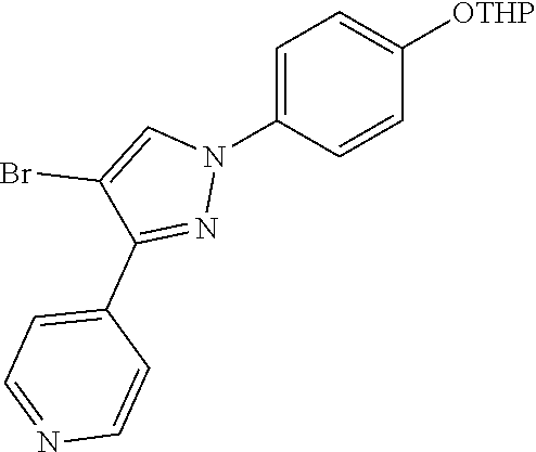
C1=C(N2C=C(Br)C(C3=CC=NC=C3)=N2)C=CC([OTHP])=C1
